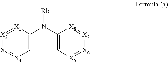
C12=C(C3=C(N1[Rb])[X8]=[X7][X6]=[X5]3)[X4]=[X3][X2]=[X1]2
